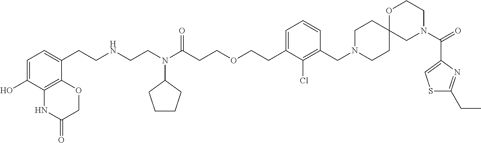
O=C(N1CCOC2(C1)CCN(CC1=C(Cl)C(CCOCCC(N(CCNCCC3=CC=C(O)C4=C3OCC(=O)N4)C3CCCC3)=O)=CC=C1)CC2)C1=CSC(CC)=N1
